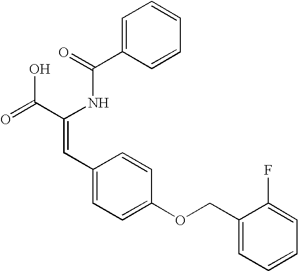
C1=C(C(=O)NC(C(=O)O)=CC2=CC=C(OCC3=CC=CC=C3F)C=C2)C=CC=C1
